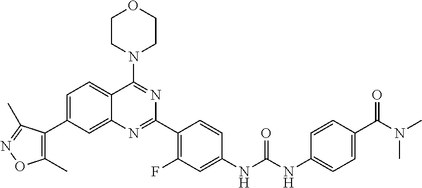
C1=C(C2=C(C)ON=C2C)C=C2C(=C1)C(N1CCOCC1)=NC(C1=C(F)C=C(NC(NC3=CC=C(C(N(C)C)=O)C=C3)=O)C=C1)=N2
